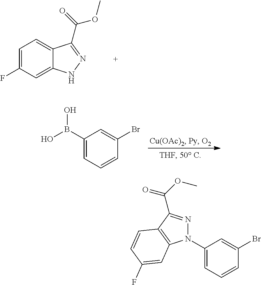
C1=C(F)C=C2C(=C1)C(C(=O)OC)=NN2.C1(B(O)O)=CC=CC(Br)=C1.C1(N2N=C(C(=O)OC)C3=C2C=C(F)C=C3)=CC=CC(Br)=C1
